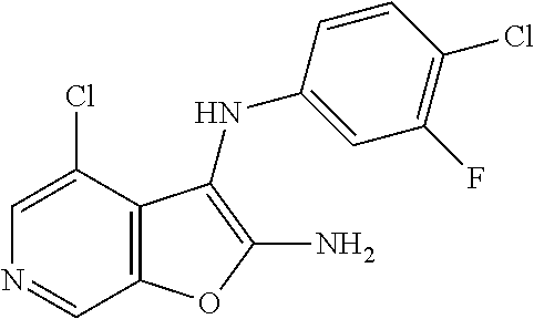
C12=C(C(Cl)=CN=C1)C(NC1=CC(F)=C(Cl)C=C1)=C(N)O2
